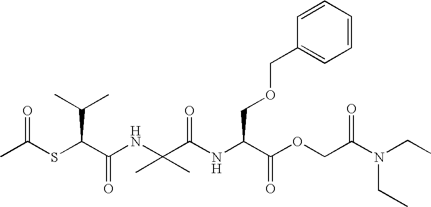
C(C(NC(C(OCC(N(CC)CC)=O)=O)COCC1=CC=CC=C1)=O)(NC(C(SC(C)=O)C(C)C)=O)(C)C
